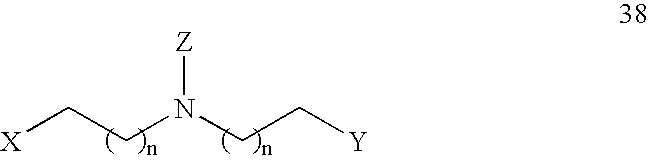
[X]CCN(CC[Y])[Z]
